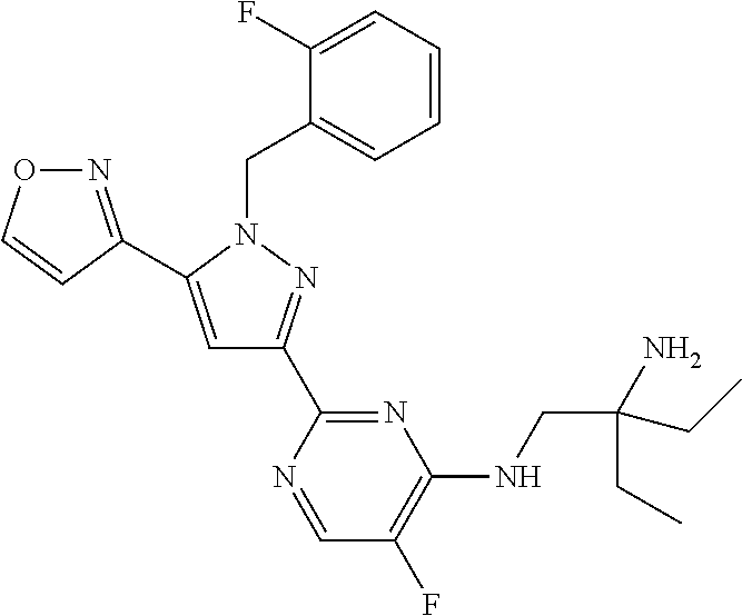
N1=C(C2=CC(C3=NC(NCC(N)(CC)CC)=C(F)C=N3)=NN2CC2=CC=CC=C2F)C=CO1
